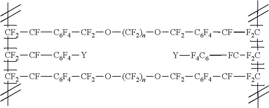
C[CF2]1[CF2]([CF][C6F4][Y])[CF2](C)[CF][C6F4][CF2]O[(CF2)n]O[CF2][C6F4][CF][F2C](C)[F2C]([FC][F4C6][Y])[F2C](C)[CF][C6F4][CF2]O[(CF2)n]O[CF2][C6F4][CF]1
